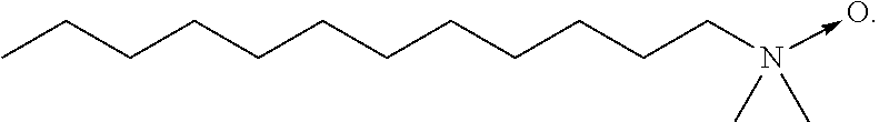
CCCCCCCCCCCCN(->O)(C)C
